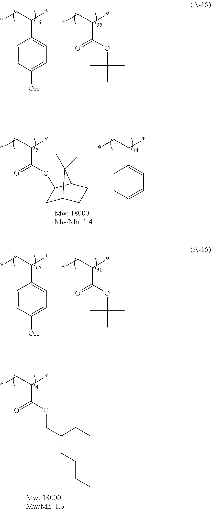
O=C(OC(C)(C)C)C(C*)*.C1=CC(O)=CC=C1C(C*)*.O=C(OC(C)(C)C)C(C*)*.C1=CC(O)=CC=C1C(C*)*.O=C(OC1CC2CCC1C2(C)C)C(C*)*.C1=CC=CC=C1C(C*)*.O=C(OCC(CCCC)CC)C(C*)*
